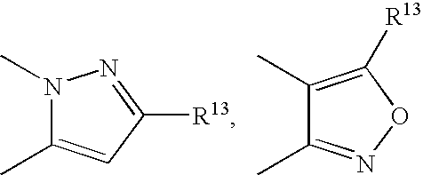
N1(C)C(C)=CC([R13])=N1.C1(C)=C([R13])ON=C1C
